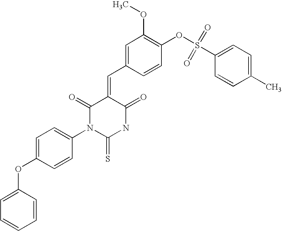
C1(OC2=CC=C(N3C(=S)NC(=O)C(=CC4=CC(OC)=C(OS(C5=CC=C(C)C=C5)(=O)=O)C=C4)C3=O)C=C2)=CC=CC=C1
